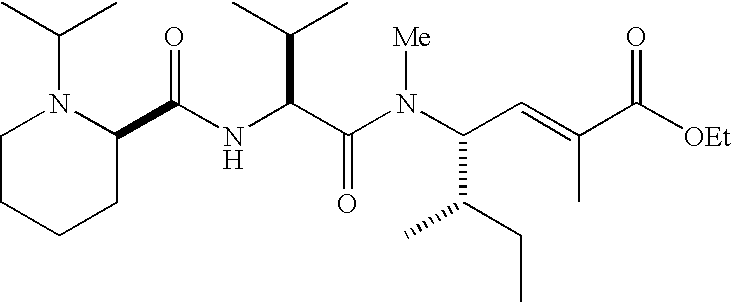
N(C(C(N(C(C(CC)C)C=C(C)C([OEt])=O)[Me])=O)C(C)C)C(C1N(C(C)C)CCCC1)=O
